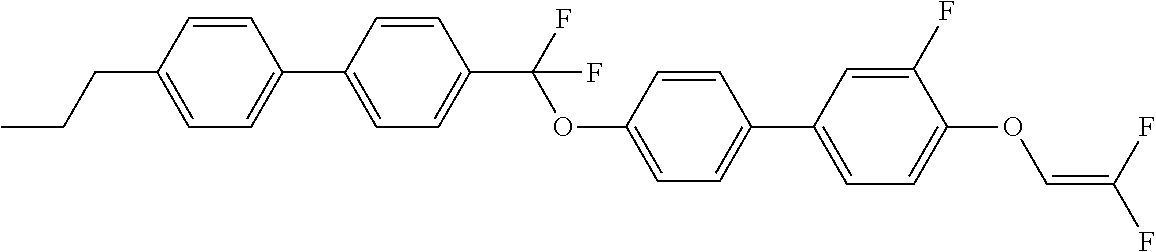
C1=C(C2=CC=C(CCC)C=C2)C=CC(C(F)(OC2=CC=C(C3=CC=C(OC=C(F)F)C(F)=C3)C=C2)F)=C1
